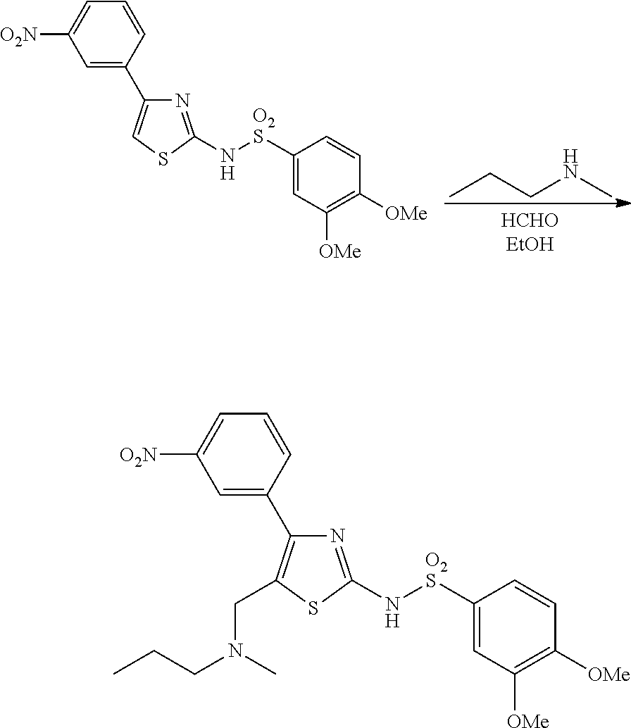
C1=C(C2=CSC(N[O2S]C3=CC([OMe])=C([OMe])C=C3)=N2)C=CC=C1[O2N].C(NC)CC.C1=C(C2=C(CN(CCC)C)SC(N[O2S]C3=CC([OMe])=C([OMe])C=C3)=N2)C=CC=C1[O2N]
